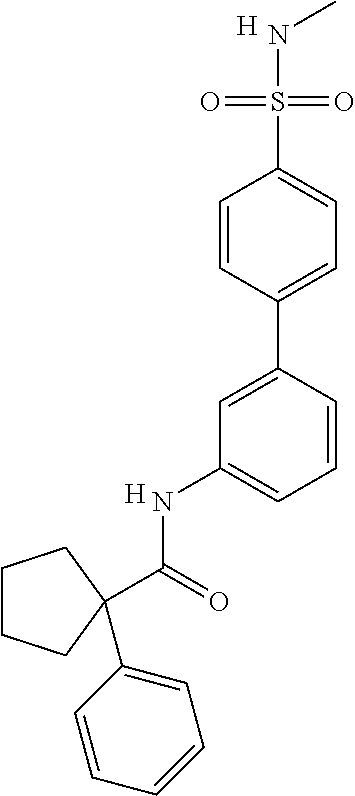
C1=CC(C2=CC(NC(=O)C3(C4=CC=CC=C4)CCCC3)=CC=C2)=CC=C1S(=O)(=O)NC.[H].[H]
